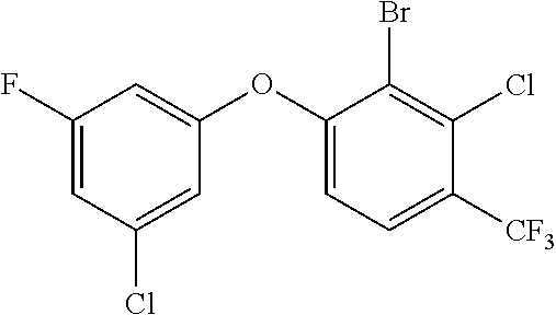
C1(F)=CC(Cl)=CC(OC2=CC=C([CF3])C(Cl)=C2Br)=C1
